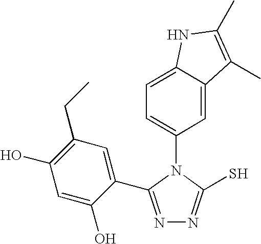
N1=C(C2=CC(CC)=C(O)C=C2O)N(C2=CC=C3C(=C2)C(C)=C(C)N3)C(S)=N1
